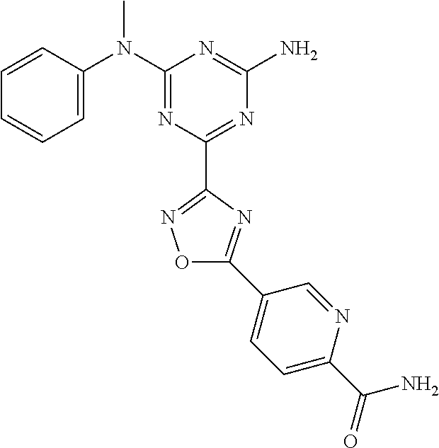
C1=CC(N(C2=NC(C3=NOC(C4=CC=C(C(=O)N)N=C4)=N3)=NC(N)=N2)C)=CC=C1
